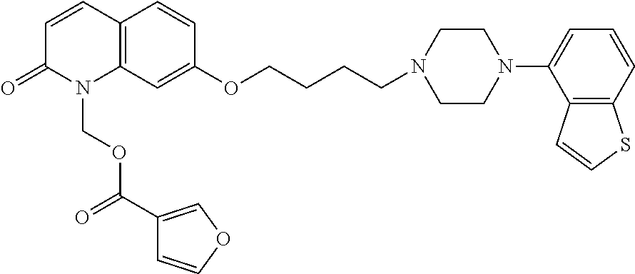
C12=C(C=C(OCCCCN3CCN(C4=CC=CC5=C4C=CS5)CC3)C=C1)N(COC(=O)C1=COC=C1)C(=O)C=C2
